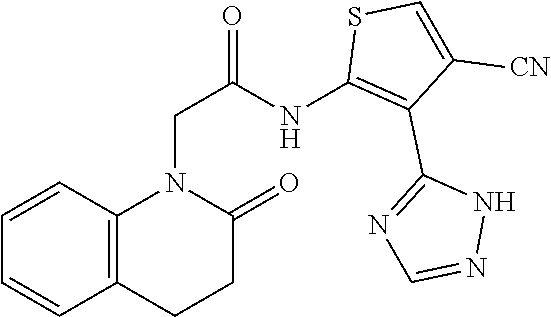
C12=C(C=CC=C1)N(CC(=O)NC1=C(C3=NC=NN3)C([CN])=CS1)C(=O)CC2
